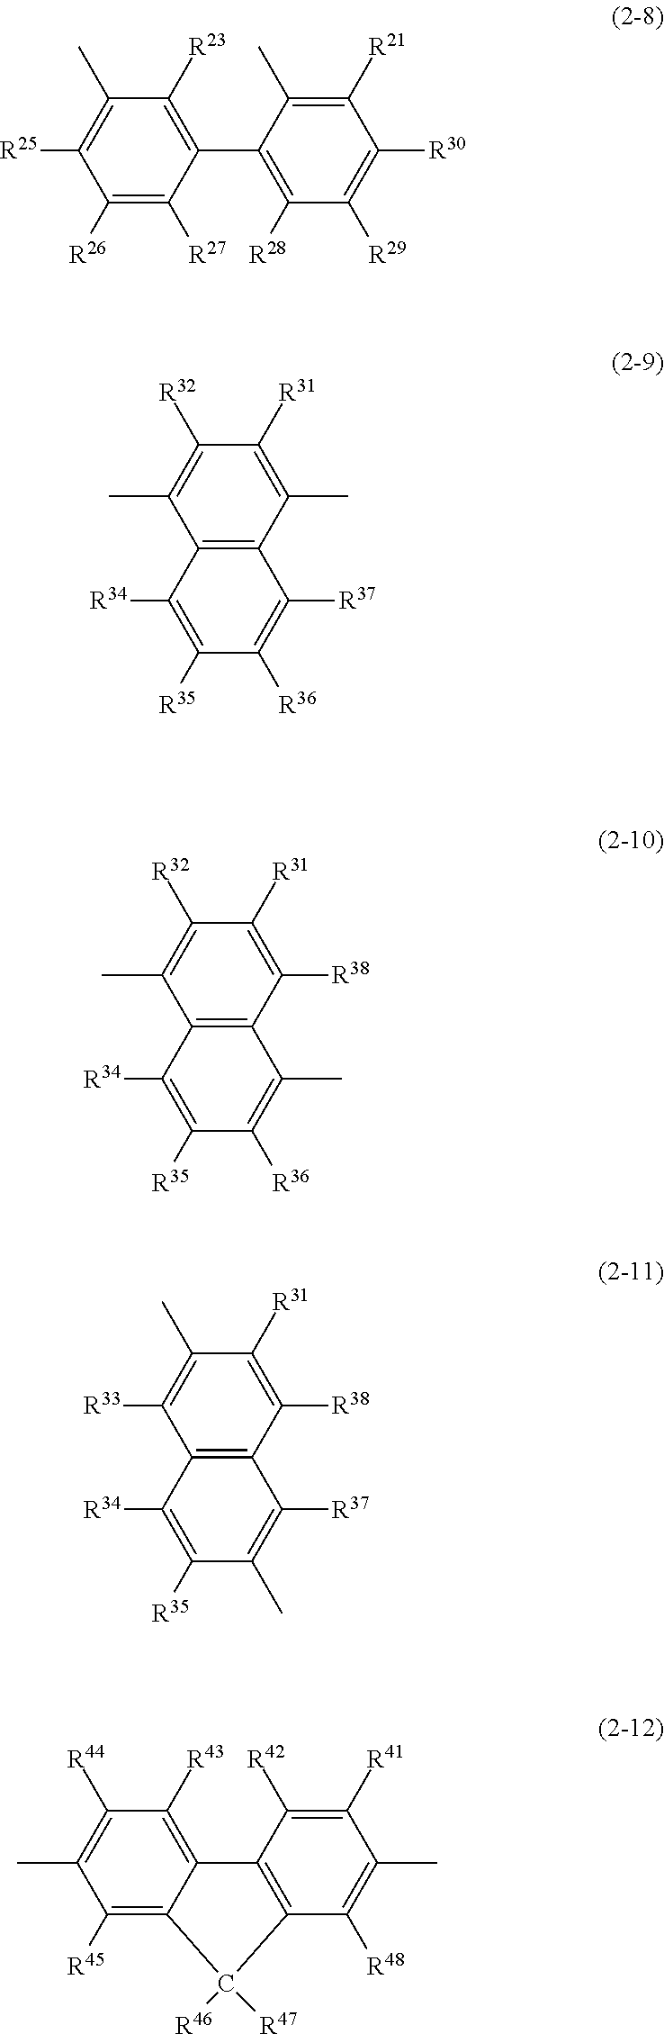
C1([R26])=C([R27])C(C2=C([R28])C([R29])=C([R30])C([R21])=C2C)=C([R23])C(C)=C1[R25].C12=C(C(C)=C([R31])C([R32])=C1C)C([R37])=C([R36])C([R35])=C2[R34].C12=C(C([R38])=C([R31])C([R32])=C1C)C(C)=C([R36])C([R35])=C2[R34].C12=C(C([R38])=C([R31])C(C)=C1[R33])C([R37])=C(C)C([R35])=C2[R34].C1([R45])=C2C(=C([R43])C([R44])=C1C)C1=C(C([R48])=C(C)C([R41])=C1[R42])C2([R46])[R47]
